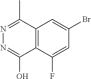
C12=C(C(F)=CC(Br)=C1)C(O)=NN=C2C
